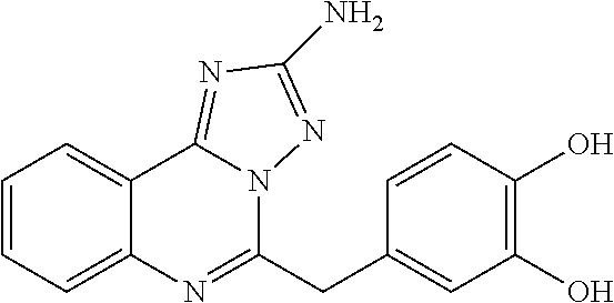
C1=CC=C2C(=C1)C1=NC(N)=NN1C(CC1=CC(O)=C(O)C=C1)=N2
